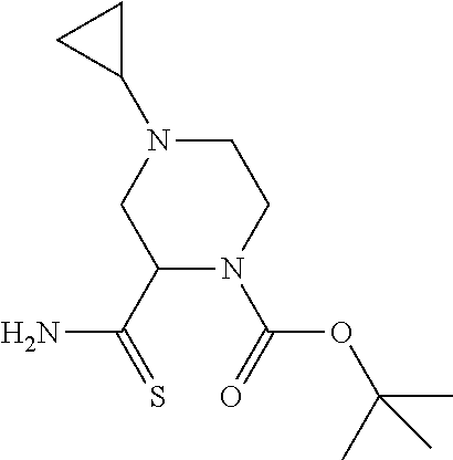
S=C(C1N(C(=O)OC(C)(C)C)CCN(C2CC2)C1)N
